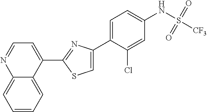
C1(C2=NC(C3=CC=C(NS([CF3])(=O)=O)C=C3Cl)=CS2)=CC=NC2=CC=CC=C12
